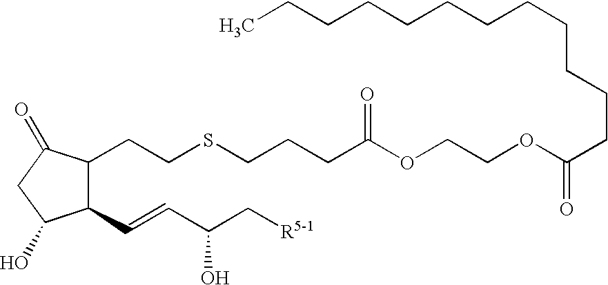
C(SCCC1C(C=CC(C[R5-1])O)C(O)CC1=O)CCC(OCCOC(CCCCCCCCCCCC)=O)=O
